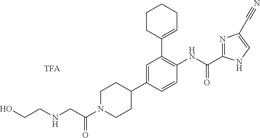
C(NCC(N1CCC(C2=CC(C3=CCCCC3)=C(NC(=O)C3=NC(C#N)=CN3)C=C2)CC1)=O)CO
